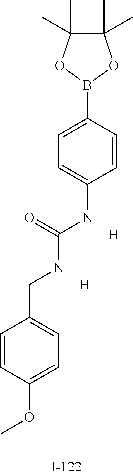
[H].[H].C1=CC(OC)=CC=C1CNC(=O)NC1=CC=C(B2OC(C)(C)C(C)(C)O2)C=C1
